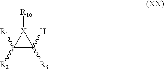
C1([R1])([R2])C([H])([R3])[X]1[R16]
